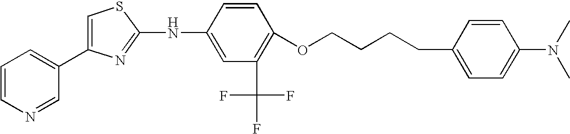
C1=CN=CC(C2=CSC(NC3=CC(C(F)(F)F)=C(OCCCCC4=CC=C(N(C)C)C=C4)C=C3)=N2)=C1
